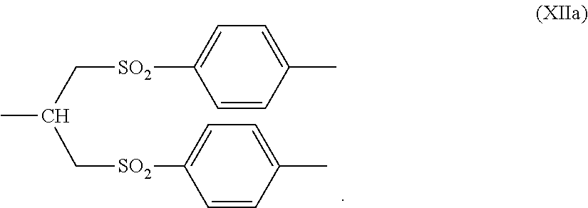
C1(C)=CC=C([SO2]CC(C[SO2]C2=CC=C(C)C=C2)C)C=C1
